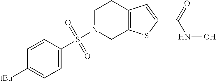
C1N(S(C2=CC=C([tBu])C=C2)(=O)=O)CC2=C(C1)C=C(C(=O)NO)S2
